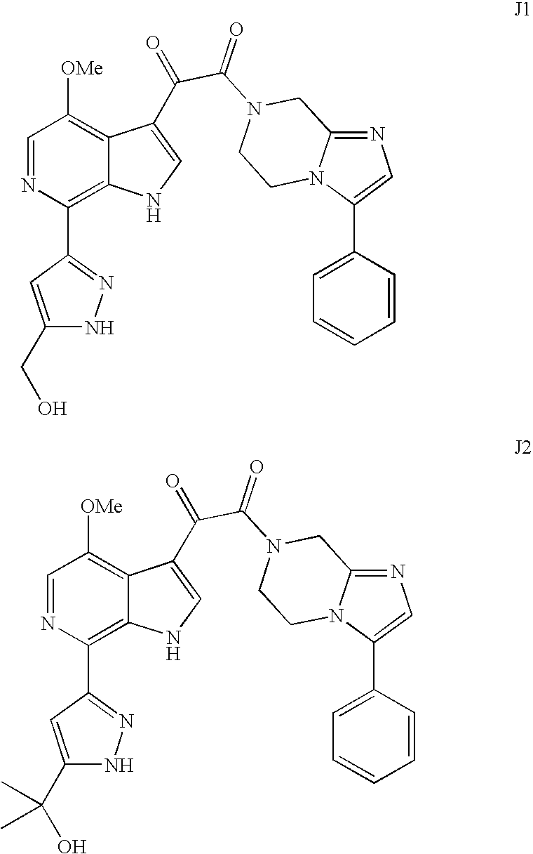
C1=NC(C2=NNC(CO)=C2)=C2C(=C1[OMe])C(C(=O)C(N1CC3=NC=C(C4=CC=CC=C4)N3CC1)=O)=CN2.C1=NC(C2=NNC(C(O)(C)C)=C2)=C2C(=C1[OMe])C(C(=O)C(N1CC3=NC=C(C4=CC=CC=C4)N3CC1)=O)=CN2
